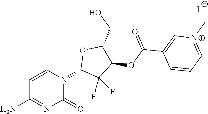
C1=CN(C2C(F)(F)C(OC(C3=C[N+](C)=CC=C3)=O)C(CO)O2)C(=O)N=C1N.[I-]
